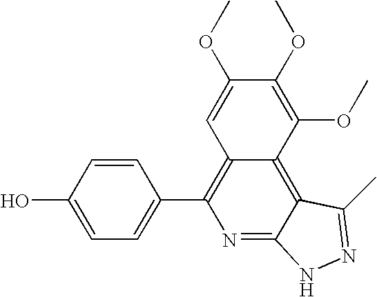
C1=C(O)C=CC(C2=C3C(=C4C(=N2)NN=C4C)C(OC)=C(OC)C(OC)=C3)=C1
